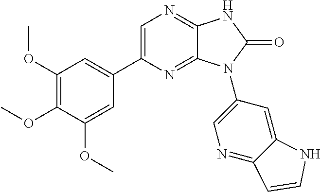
C1(OC)=C(OC)C(OC)=CC(C2=CN=C3C(=N2)N(C2=CN=C4C(=C2)NC=C4)C(=O)N3)=C1
